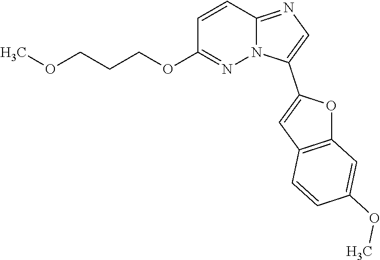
C1=CC2=NC=C(C3=CC4=C(O3)C=C(OC)C=C4)N2N=C1OCCCOC
